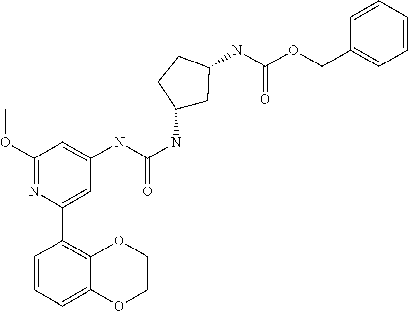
C1(OC)=NC(C2=C3C(=CC=C2)OCCO3)=CC(NC(NC2CC(NC(=O)OCC3=CC=CC=C3)CC2)=O)=C1
